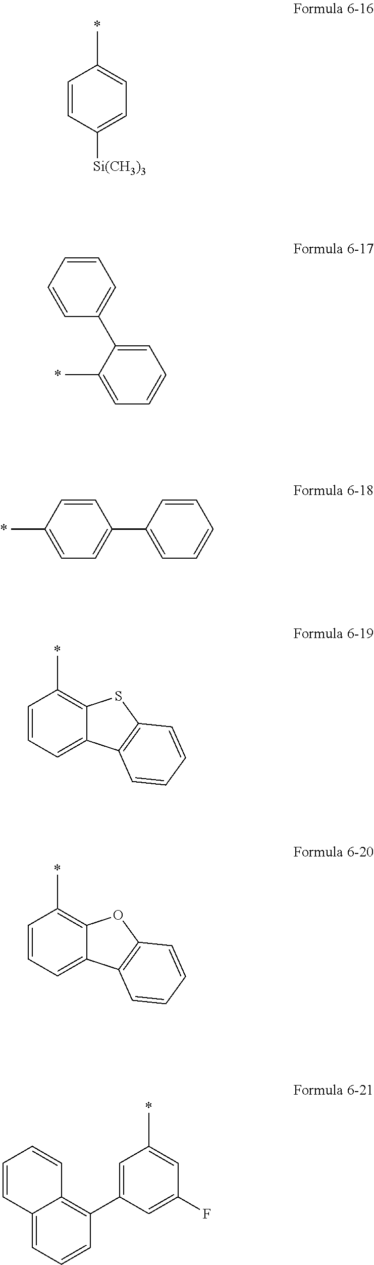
C1=CC([Si(CH3)3])=CC=C1C.C1=CC=CC(C2=CC=CC=C2C)=C1.C1=CC(C2=CC=CC=C2)=CC=C1C.C1=CC=C2C(=C1C)SC1=C2C=CC=C1.C1=CC=C2C(=C1C)OC1=C2C=CC=C1.C1=C(C2=C3C(=CC=C2)C=CC=C3)C=C(F)C=C1C
